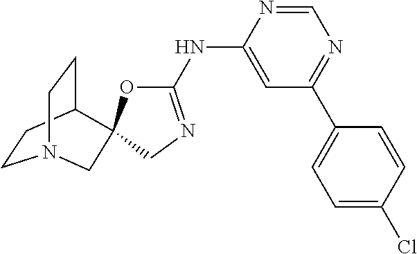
C1=NC(NC2=NCC3(O2)C2CCN(CC2)C3)=CC(C2=CC=C(Cl)C=C2)=N1
